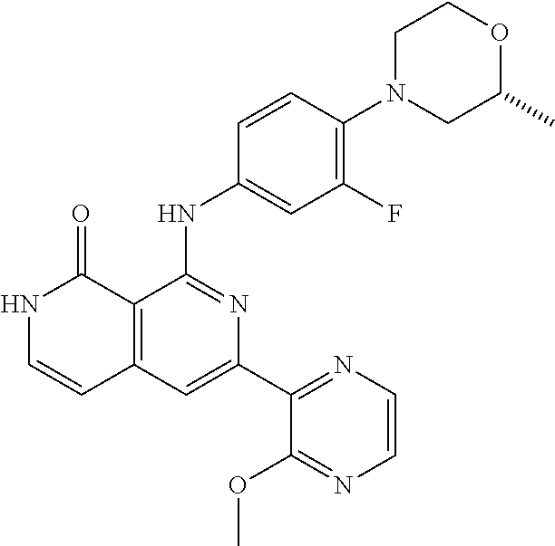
C1=CC(NC2=NC(C3=NC=CN=C3OC)=CC3=C2C(=O)NC=C3)=CC(F)=C1N1CC(C)OCC1
